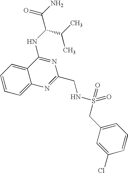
C1=CC=C2C(=C1)C(NC(C(C)C)C(N)=O)=NC(CNS(CC1=CC=CC(Cl)=C1)(=O)=O)=N2
